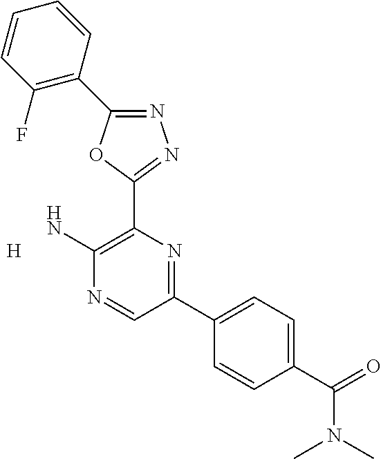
C1(N)=C(C2=NN=C(C3=C(F)C=CC=C3)O2)N=C(C2=CC=C(C(N(C)C)=O)C=C2)C=N1.[H]
